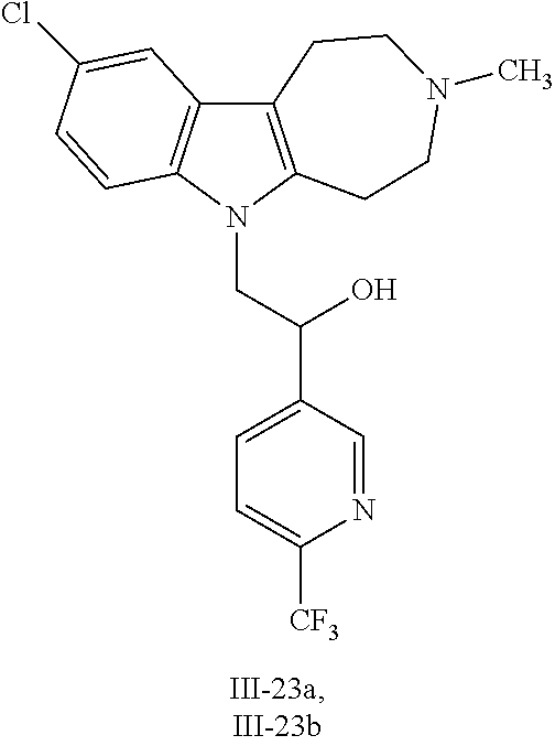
C12=C(N(CC(C3=CC=C([CF3])N=C3)O)C3=C1C=C(Cl)C=C3)CCN(C)CC2
